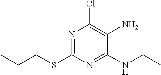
N1=C(SCCC)N=C(NCC)C(N)=C1Cl
